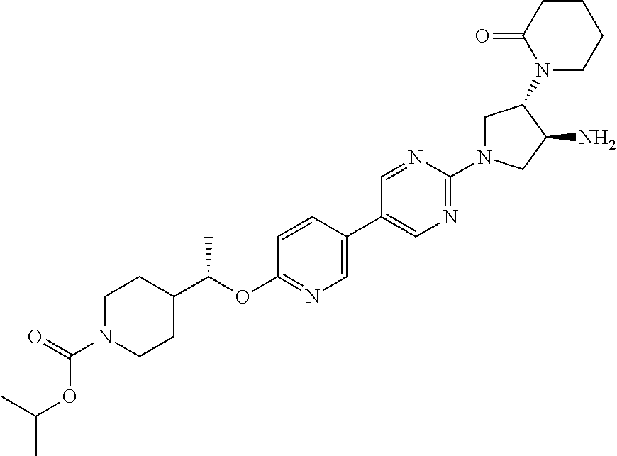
C1N(C(=O)OC(C)C)CCC(C(OC2=NC=C(C3=CN=C(N4CC(N5CCCCC5=O)C(N)C4)N=C3)C=C2)C)C1
